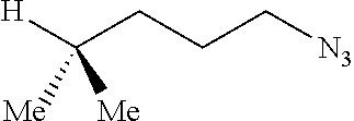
C(CCC[N3])([H])([Me])[Me]
